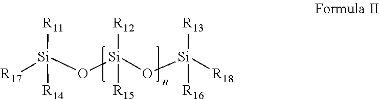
[R17][Si](O[Si](O[Si]([R18])([R13])[R16])([R12])[R15])([R11])[R14]
